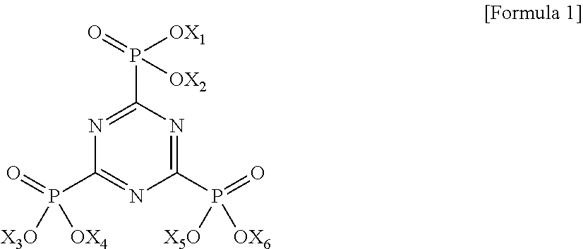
C1(P(=O)([X3O])[OX4])=NC(P(=O)([OX6])[X5O])=NC(P(=O)([OX1])[OX2])=N1
